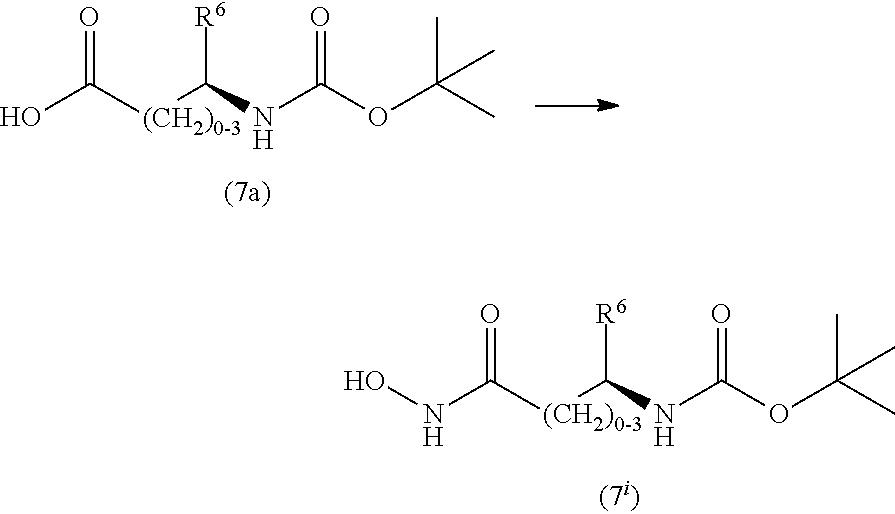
OC([(CH2)0-3]C(NC(OC(C)(C)C)=O)[R6])=O.N(C([(CH2)0-3]C(NC(OC(C)(C)C)=O)[R6])=O)O
